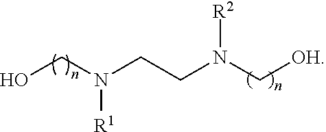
OCN([R1])CCN(C[OH])[R2]
